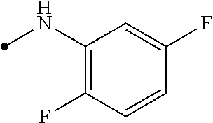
C1(NC)=C(F)C=CC(F)=C1
